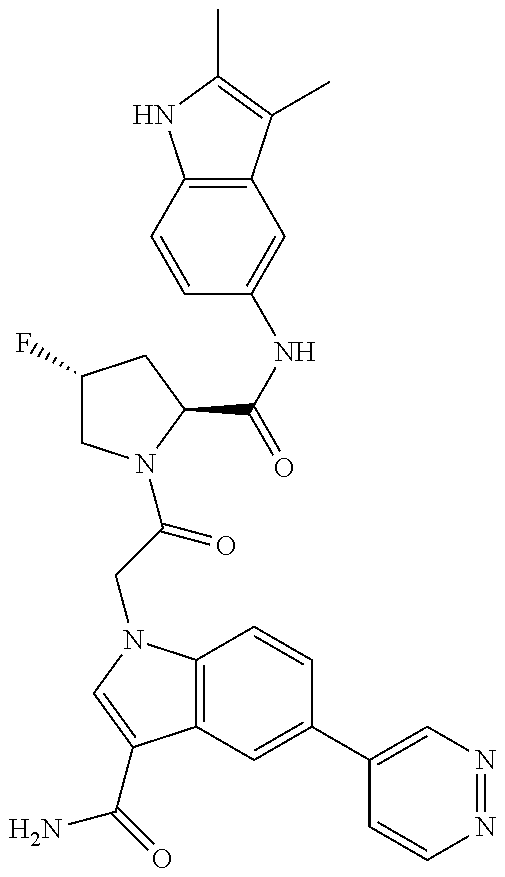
C1(F)CN(C(CN2C3=C(C(C(=O)N)=C2)C=C(C2=CN=NC=C2)C=C3)=O)C(C(NC2=CC3=C(C=C2)NC(C)=C3C)=O)C1
